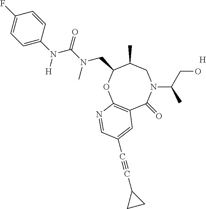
C12=C(OC(CN(C(=O)N(C3=CC=C(F)C=C3)[H])C)C(C)CN(C(CO)C)C1=O)N=CC(C#CC1CC1)=C2.[H]
